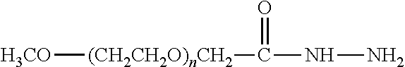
[H3CO][(CH2CH2O)nCH2]C(NN)=O
